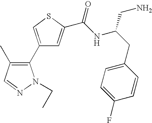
C1(C2=C(C)C=NN2CC)=CSC(C(NC(CC2=CC=C(F)C=C2)CN)=O)=C1
